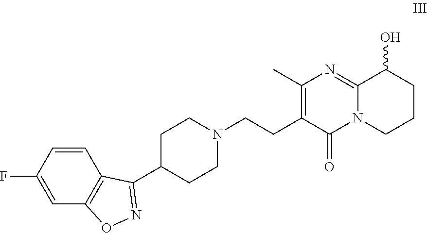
C1=CC(F)=CC2=C1C(C1CCN(CCC3=C(C)N=C4N(C3=O)CCCC4O)CC1)=NO2
